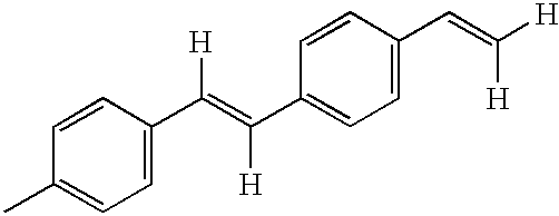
C1=C(C(=C(C2=CC=C(C=C([H])[H])C=C2)[H])[H])C=CC(C)=C1
